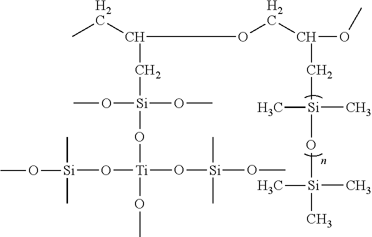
C(C[Si](OC)(OC)O[Ti](O[Si](OC)(C)C)(O[Si](OC)(C)C)OC)(CC)OCC(OC)C[Si](C)(C)O[Si](C)(C)C
